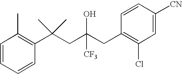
C1=CC(C(CC(CC2=C(Cl)C=C([CN])C=C2)([CF3])O)(C)C)=C(C)C=C1
